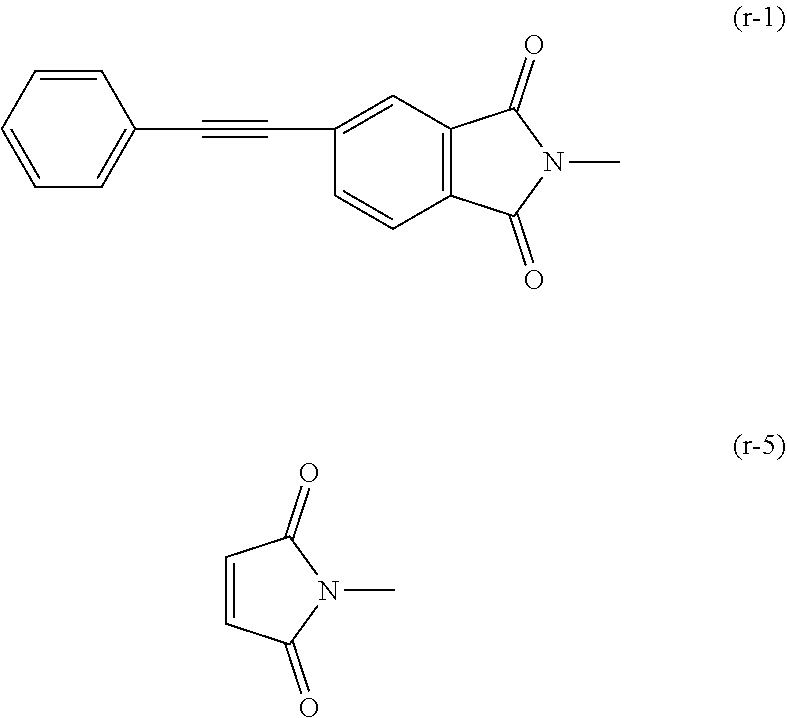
C1(C#CC2=CC=CC=C2)=CC2=C(C=C1)C(=O)N(C)C2=O.C1=CC(=O)N(C)C1=O
